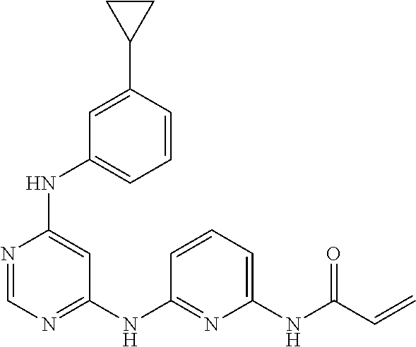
C1(NC2=CC(NC3=NC(NC(C=C)=O)=CC=C3)=NC=N2)=CC=CC(C2CC2)=C1
